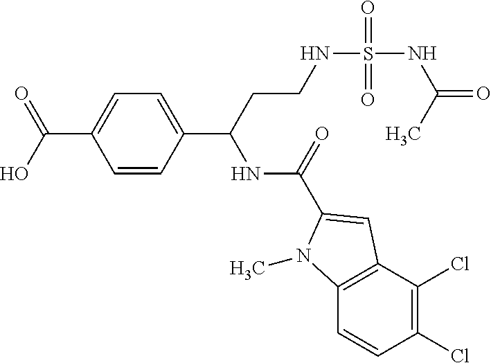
C1=CC(C(NC(=O)C2=CC3=C(C=CC(Cl)=C3Cl)N2C)CCNS(NC(C)=O)(=O)=O)=CC=C1C(=O)O
